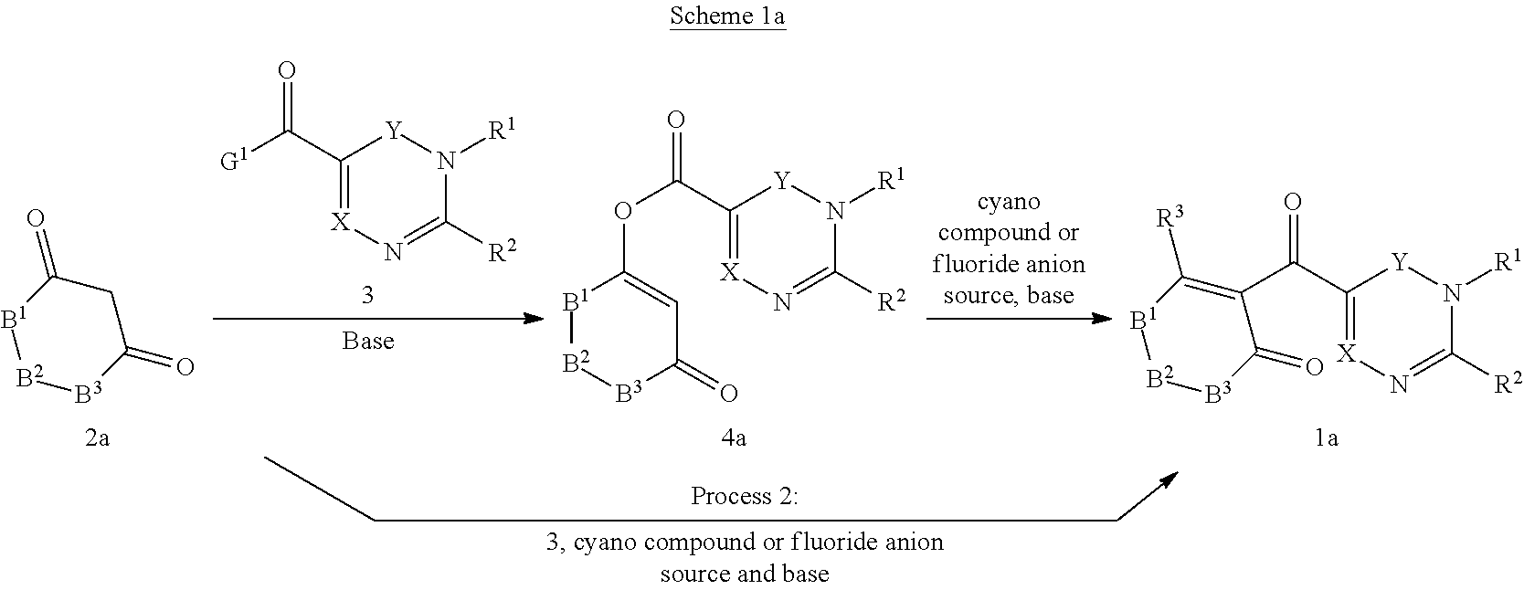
C1(=O)CC(=O)[B1][B2][B3]1.O=C(C1=[X]N=C([R2])N([R1])[Y]1)[G1].O=C(C1=[X]N=C([R2])N([R1])[Y]1)OC1=CC(=O)[B3][B2][B1]1.O=C(C1=[X]N=C([R2])N([R1])[Y]1)C1=C([R3])[B1][B2][B3]C1=O
